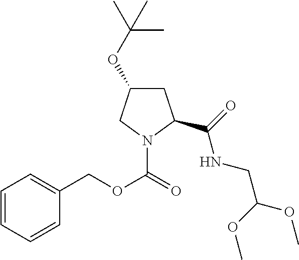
C1C(OC(C)(C)C)CN(C(OCC2=CC=CC=C2)=O)C1C(NCC(OC)OC)=O
